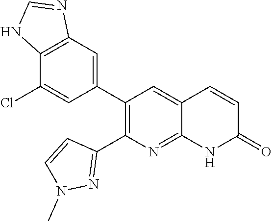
C12=C(C=C(C3=C(C4=NN(C)C=C4)N=C4C(=C3)C=CC(=O)N4)C=C1Cl)N=CN2
